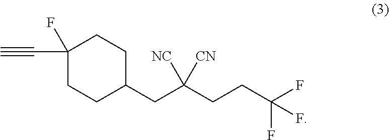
FC1(C#C)CCC(CC(CCC(F)(F)F)([CN])[NC])CC1
